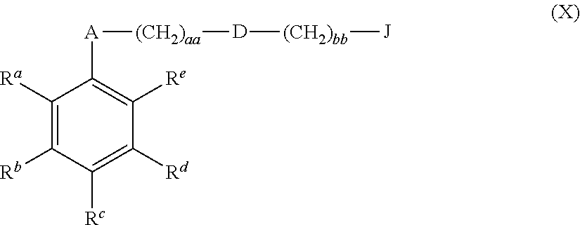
C1([Ra])=C([Rb])C([Rc])=C([Rd])C([Re])=C1[A][(CH2)aa][D][(CH2)bb][J]
